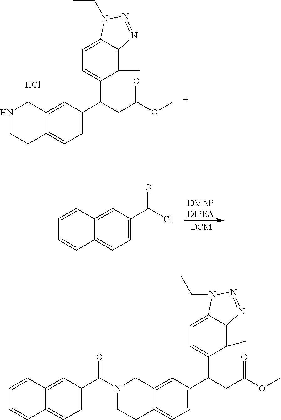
C12=CC(C(C3=CC=C4C(=C3C)N=NN4CC)CC(OC)=O)=CC=C1CCNC2.Cl.C12=CC(C(Cl)=O)=CC=C1C=CC=C2.C12=CC(C(=O)N3CC4=CC(C(C5=CC=C6C(=C5C)N=NN6CC)CC(OC)=O)=CC=C4CC3)=CC=C1C=CC=C2
